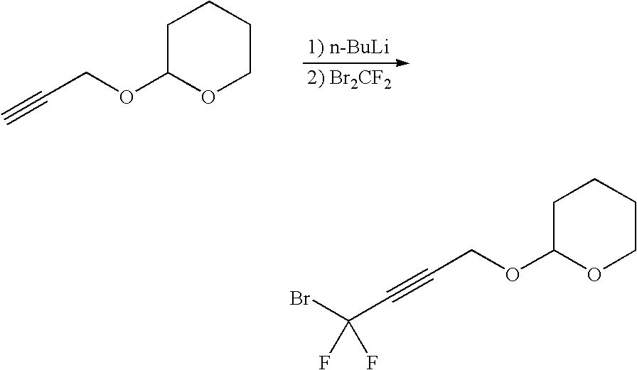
[1) n-BuLi].[2) Br2CF2].C1C(OCC#C)OCCC1.C1C(OCC#CC(Br)(F)F)OCCC1
